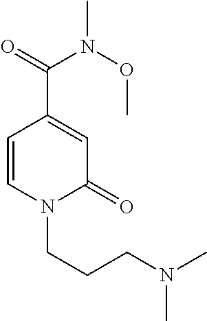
C1=CN(CCCN(C)C)C(=O)C=C1C(=O)N(OC)C
